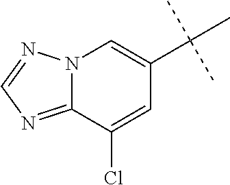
N12C(=NC=N1)C(Cl)=CC(C(C)(C)C)=C2
